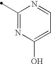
C1(C)=NC(O)=CC=N1
